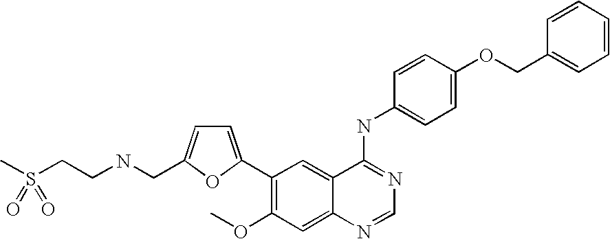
C1=NC2=CC(OC)=C(C3=CC=C(CNCCS(C)(=O)=O)O3)C=C2C(NC2=CC=C(OCC3=CC=CC=C3)C=C2)=N1
